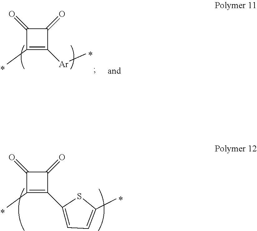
C1(=O)C(=O)C([Ar]C)=C1C.C1(=O)C(=O)C(C2=CC=C(C)S2)=C1C
